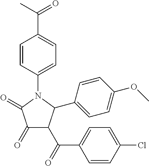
N1(C2=CC=C(C(C)=O)C=C2)C(=O)C(=O)C(C(C2=CC=C(Cl)C=C2)=O)C1C1=CC=C(OC)C=C1
